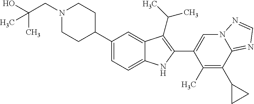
C1(C2CCN(CC(C)(O)C)CC2)=CC=C2C(=C1)C(C(C)C)=C(C1=CN3C(=NC=N3)C(C3CC3)=C1C)N2
